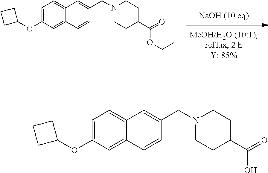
C1=C(OC2CCC2)C=C2C(=C1)C=C(CN1CCC(C(OCC)=O)CC1)C=C2.C1=C(OC2CCC2)C=C2C(=C1)C=C(CN1CCC(C(O)=O)CC1)C=C2
